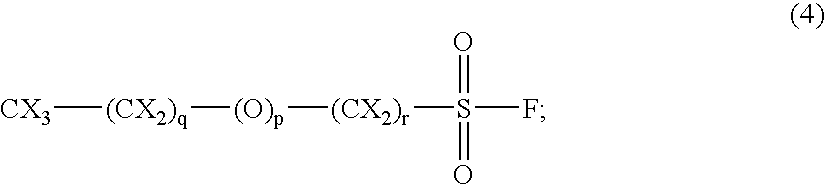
[CX3][(CX2)q][(O)p][(CX2)r]S(=O)(=O)F
